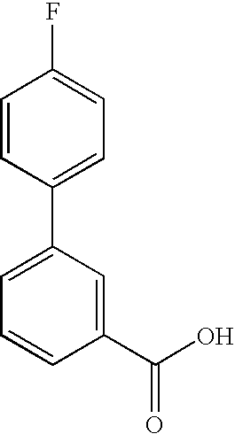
C1(C2=CC=CC(C(O)=O)=C2)=CC=C(F)C=C1
